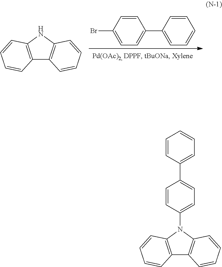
C12=C(C=CC=C1)N(C1=CC=C(C3=CC=CC=C3)C=C1)C1=C2C=CC=C1.C12=C(C=CC=C1)NC1=C2C=CC=C1.C1=CC(Br)=CC=C1C1=CC=CC=C1
